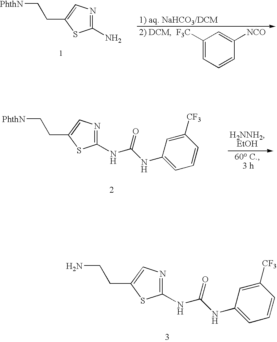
C1(NC(NC2=CC=CC([CF3])=C2)=O)=NC=C(CCN)S1.C1(N)=NC=C(CC[PhthN])S1.C1([F3C])=CC=CC([NCO])=C1.C1(NC(NC2=CC=CC([CF3])=C2)=O)=NC=C(CC[PhthN])S1
